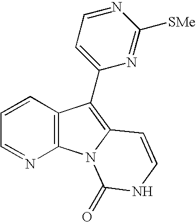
C1=CC2=C(N=C1)N1C(=C2C2=CC=NC([SMe])=N2)C=CNC1=O
